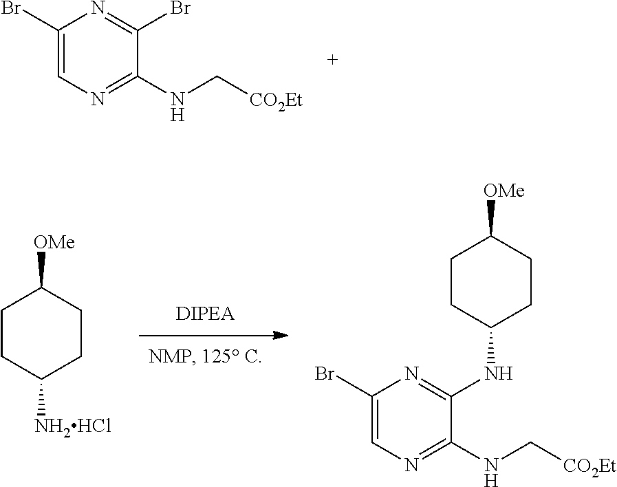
C1(Br)=CN=C(NC[CO2Et])C(Br)=N1.C1CC([NH2HCl])CCC1[OMe].C1(Br)=CN=C(NC[CO2Et])C(NC2CCC([OMe])CC2)=N1
